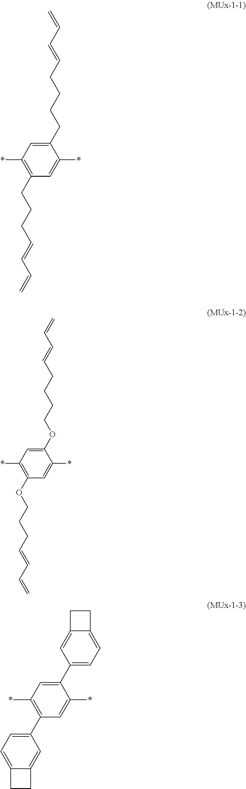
C1(CCCCC=CC=C)=CC(*)=C(CCCC=CC=C)C=C1*.C1(OCCCCC=CC=C)=CC(*)=C(OCCCC=CC=C)C=C1*.C1(C2=CC=C3C(=C2)CC3)=CC(*)=C(C2=CC=C3C(=C2)CC3)C=C1*
